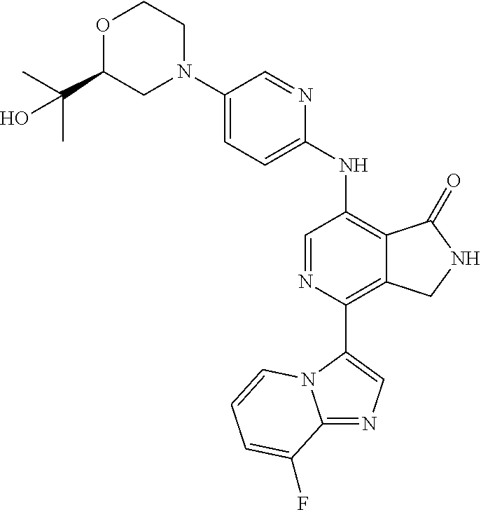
C1(N2CCOC(C(C)(C)O)C2)=CC=C(NC2=C3C(=C(C4=CN=C5N4C=CC=C5F)N=C2)CNC3=O)N=C1
